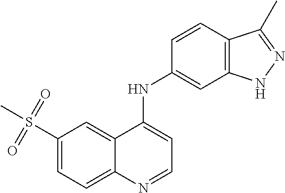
S(C1=CC=C2C(=C1)C(NC1=CC3=C(C=C1)C(C)=NN3)=CC=N2)(C)(=O)=O
